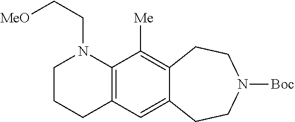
C12=C(C([Me])=C3C(=C1)CCN([Boc])CC3)N(CC[MeO])CCC2
